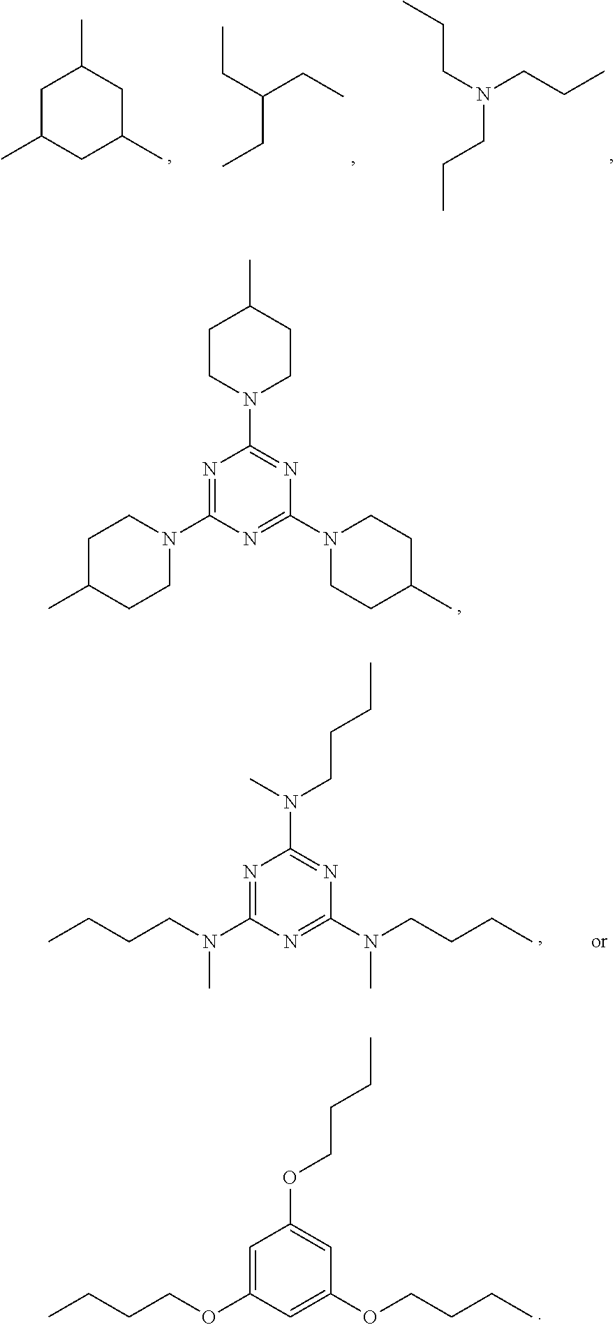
C1C(C)CC(C)CC1C.C(C(CC)CC)C.C(N(CCC)CCC)CC.N1=C(N2CCC(C)CC2)N=C(N2CCC(C)CC2)N=C1N1CCC(C)CC1.N1=C(N(CCCC)C)N=C(N(C)CCCC)N=C1N(CCCC)C.C1=C(OCCCC)C=C(OCCCC)C=C1OCCCC
